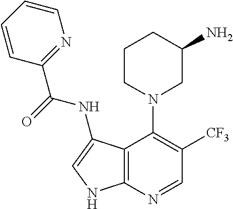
C1=NC2=C(C(N3CC(N)CCC3)=C1[CF3])C(NC(C1=NC=CC=C1)=O)=CN2
